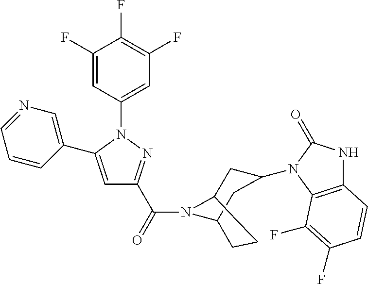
C1=C(C2=CN=CC=C2)N(C2=CC(F)=C(F)C(F)=C2)N=C1C(N1C2CC(N3C(=O)NC4=C3C(F)=C(F)C=C4)CC1CCC2)=O
